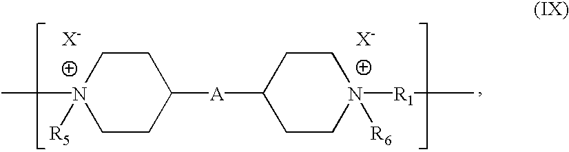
[N+]1(C)([R5])CCC([A]C2CCN([R1]C)([R6])CC2)CC1.[X-].[X-]
